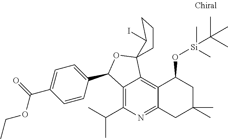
C12=C(C(C)C)N=C3C(=C1C1(OC2C2=CC=C(C(=O)OCC)C=C2)CCCC1I)C(O[Si](C)(C(C)(C)C)C)CC(C)(C)C3
